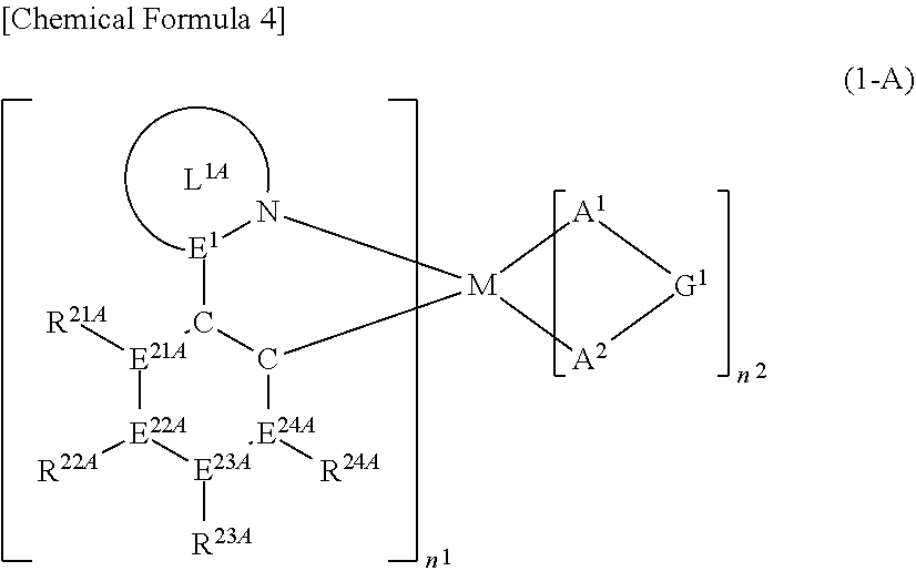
[E1]1C2C([M]3(N1)[A1][G1][A2]3)[E24A]([R24A])[E23A]([R23A])[E22A]([R22A])[E21A]2[R21A]
